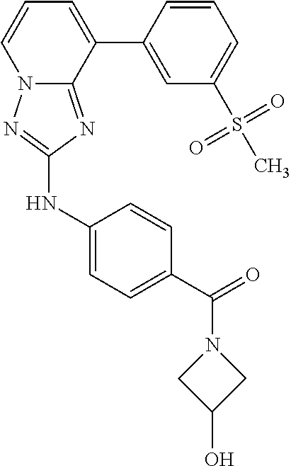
N12C(=NC(NC3=CC=C(C(=O)N4CC(O)C4)C=C3)=N1)C(C1=CC(S(C)(=O)=O)=CC=C1)=CC=C2
